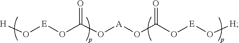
[H]O[E]OC(O[A]OC(O[E]O[H])=O)=O
